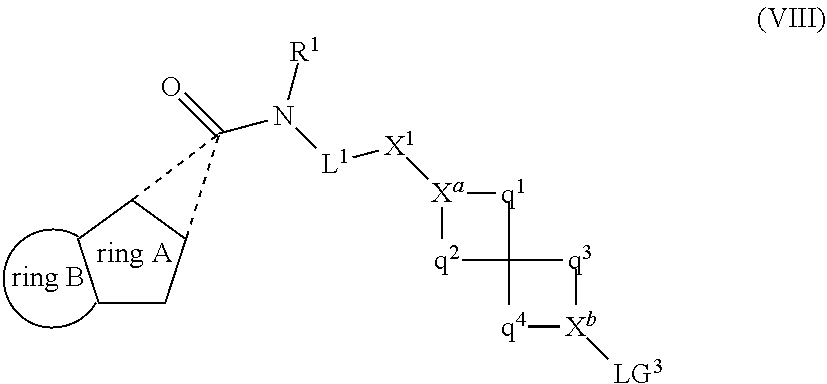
C1CC2C(C1)C2(=O)N([L1][X1][Xa]1[q2]C2([q1]1)[q4][Xb]([LG3])[q3]2)[R1]
